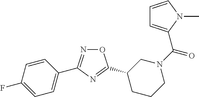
C1=C(C2=NOC(C3CN(C(=O)C4=CC=CN4C)CCC3)=N2)C=CC(F)=C1
